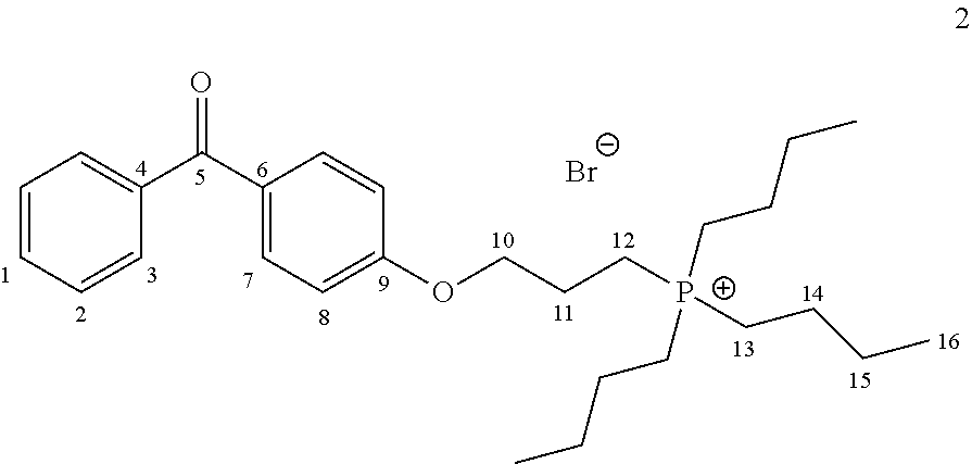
C1=CC=CC(C(C2=CC=C(OCCC[P+](CCCC)(CCCC)CCCC)C=C2)=O)=C1.[Br-]
